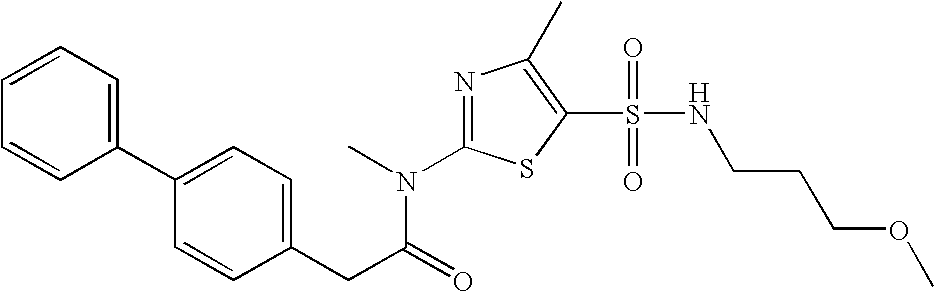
C1=CC=C(C2=CC=C(CC(=O)N(C3=NC(C)=C(S(=O)(=O)NCCCOC)S3)C)C=C2)C=C1
